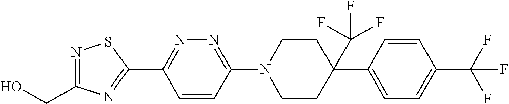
OCC1=NSC(C2=NN=C(N3CCC(C(F)(F)F)(C4=CC=C(C(F)(F)F)C=C4)CC3)C=C2)=N1
